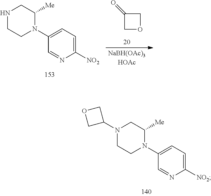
N1(C2COC2)CCN(C2=CC=C([NO2])N=C2)C([Me])C1.N1CCN(C2=CC=C([NO2])N=C2)C([Me])C1.C1OCC1=O
